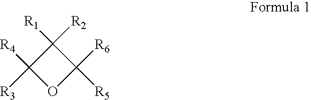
C1([R1])([R2])C([R3])([R4])OC1([R6])[R5]
